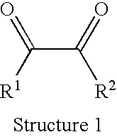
C(C(=O)[R2])([R1])=O
